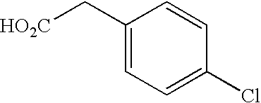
C1(C[HO2C])=CC=C(Cl)C=C1
